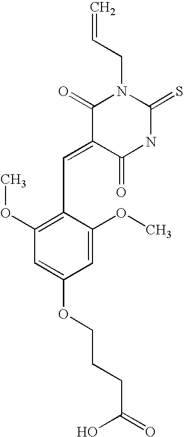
C=CCN1C(=O)C(=CC2=C(OC)C=C(OCCCC(=O)O)C=C2OC)C(=O)NC1=S
